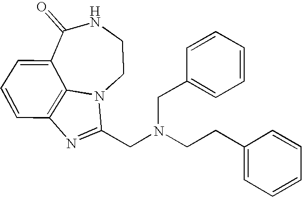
C1(=O)C2=CC=CC3=C2N(CCN1)C(CN(CCC1=CC=CC=C1)CC1=CC=CC=C1)=N3
